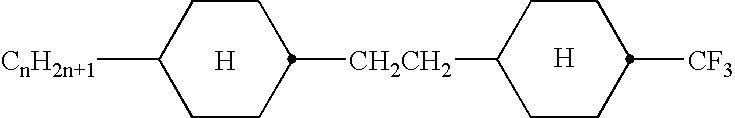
[H].C1CC([CnH2n+1])CCC1[CH2CH2]C1CCC([CF3])CC1.[H]
